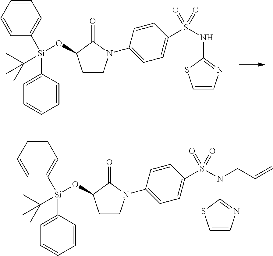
C1=CC=CC([Si](C2=CC=CC=C2)(C(C)(C)C)OC2CCN(C3=CC=C(S(NC4=NC=CS4)(=O)=O)C=C3)C2=O)=C1.C1=CC=CC([Si](C2=CC=CC=C2)(C(C)(C)C)OC2CCN(C3=CC=C(S(N(C4=NC=CS4)CC=C)(=O)=O)C=C3)C2=O)=C1
